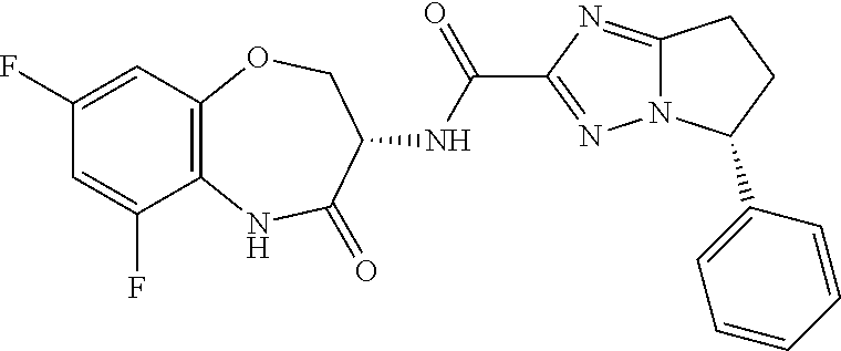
C12=C(C=C(F)C=C1F)OCC(NC(C1=NN3C(=N1)CCC3C1=CC=CC=C1)=O)C(=O)N2
